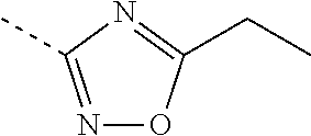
N1=C(C)N=C(CC)O1
